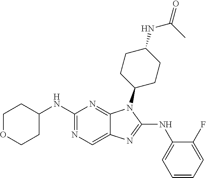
N1=C(NC2CCOCC2)N=C2C(=C1)N=C(NC1=CC=CC=C1F)N2C1CCC(NC(C)=O)CC1
